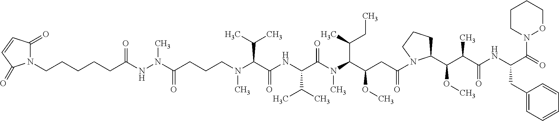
C(N(C)C(C(NC(C(N(C(C(CC(=O)N1CCCC1C(C(C(NC(C(=O)N1OCCCC1)CC1=CC=CC=C1)=O)C)OC)OC)C(C)CC)C)=O)C(C)C)=O)C(C)C)CCC(N(NC(CCCCCN1C(=O)C=CC1=O)=O)C)=O
